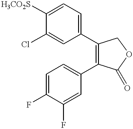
C1=C(Cl)C([H3CO2S])=CC=C1C1=C(C2=CC=C(F)C(F)=C2)C(=O)OC1
